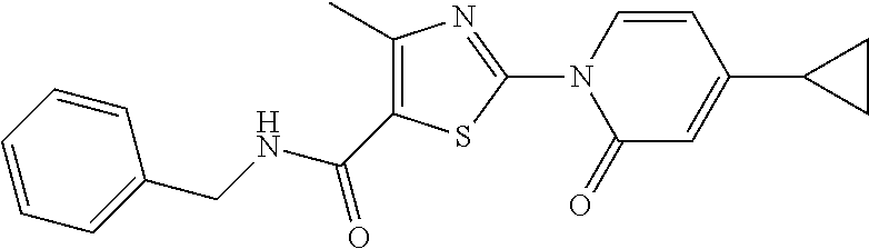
C1=CN(C2=NC(C)=C(C(NCC3=CC=CC=C3)=O)S2)C(=O)C=C1C1CC1
